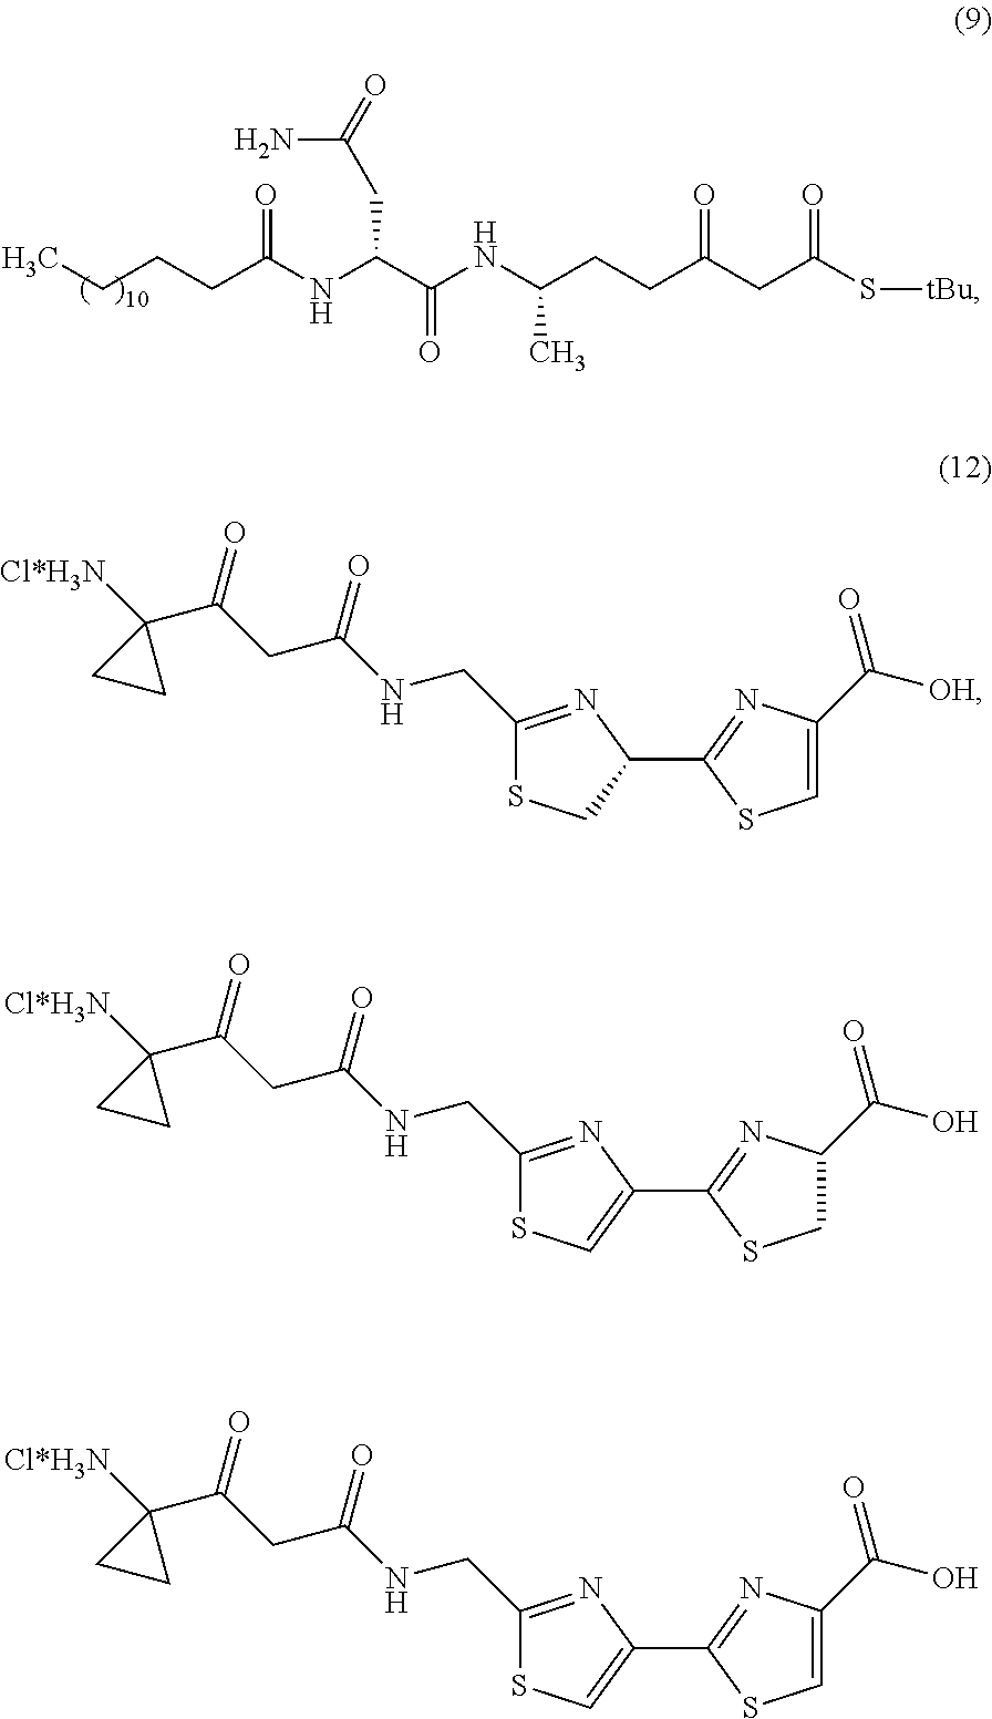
CCCCC(NC(CC(N)=O)C(NC(CCC(CC(=O)S[tBu])=O)C)=O)=O.C1(C2=NC(C([OH])=O)=CS2)N=C(CNC(CC(C2([Cl*H3N])CC2)=O)=O)SC1.C1(C2=NC(C(O)=O)CS2)=CSC(CNC(CC(C2([Cl*H3N])CC2)=O)=O)=N1.C1(C2=NC(C(O)=O)=CS2)=CSC(CNC(CC(C2([Cl*H3N])CC2)=O)=O)=N1
